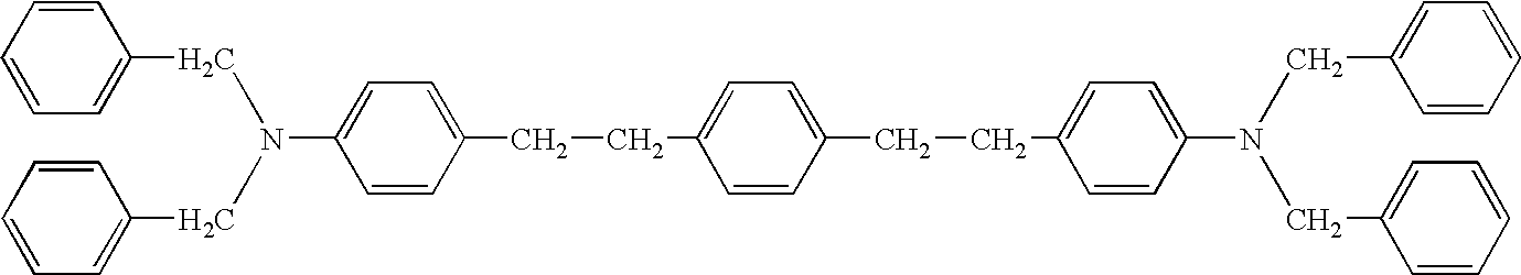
C1=C(N(CC2=CC=CC=C2)CC2=CC=CC=C2)C=CC(CCC2=CC=C(CCC3=CC=C(N(CC4=CC=CC=C4)CC4=CC=CC=C4)C=C3)C=C2)=C1
